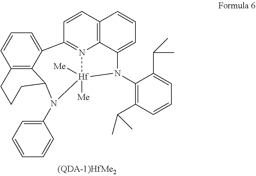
C1=CC2=C3N4=C1C1=CC=CC5=C1C(N(C1=CC=CC=C1)[Hf]4([Me])([Me])N(C1=C(C(C)C)C=CC=C1C(C)C)C3=CC=C2)CCC5
